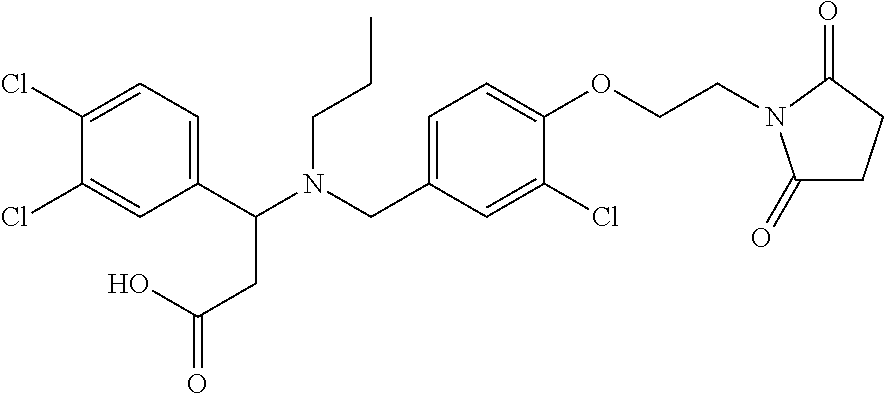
C1(C(N(CC2=CC=C(OCCN3C(=O)CCC3=O)C(Cl)=C2)CCC)CC(=O)O)=CC=C(Cl)C(Cl)=C1
